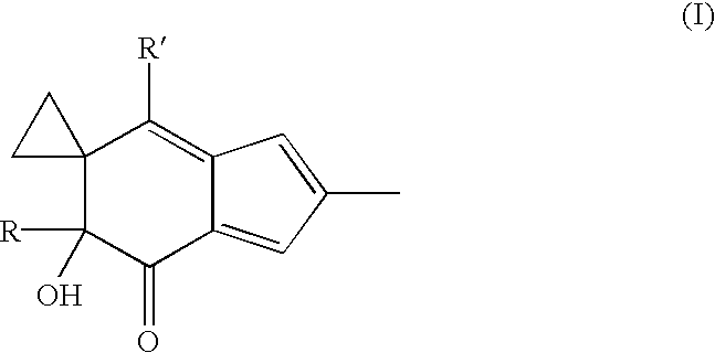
C12(C([R])(O)C(=O)C3=CC(C)=CC3=C1[R])CC2
